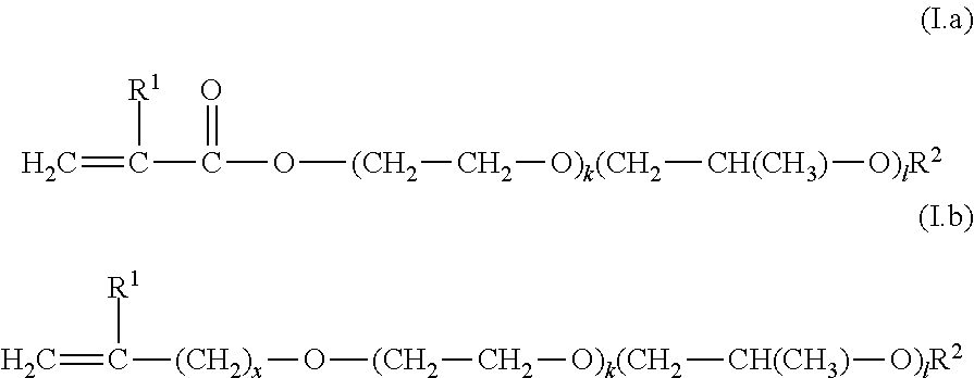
C=C(C(O[(CH2]C[O)k(CH2][CH(CH3)][O)lR2])=O)[R1].C=C([R1])[(CH2)x]O[(CH2]C[O)k(CH2][CH(CH3)][O)lR2]
